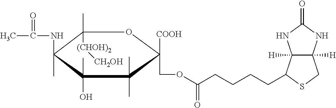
C(CCCCC1C2([H])C([H])(CS1)NC(=O)N2)(=O)OCC1([COOH])C(C)(C)C(O)(C)C(NC(=O)C)(C)C(C)([(CHOH)2][CH2OH])O1
